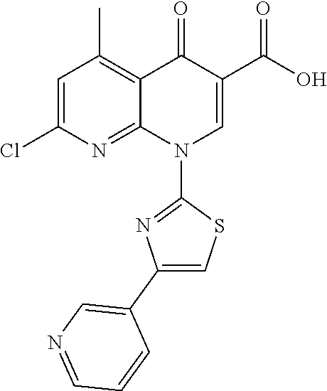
C12=C(C)C=C(Cl)N=C1N(C1=NC(C3=CN=CC=C3)=CS1)C=C(C(=O)O)C2=O
